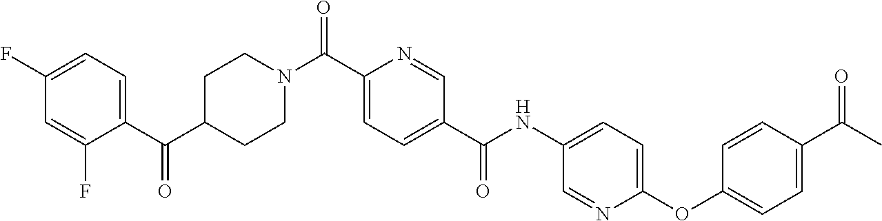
C1(F)=CC=C(C(C2CCN(C(C3=CC=C(C(NC4=CC=C(OC5=CC=C(C(=O)C)C=C5)N=C4)=O)C=N3)=O)CC2)=O)C(F)=C1
